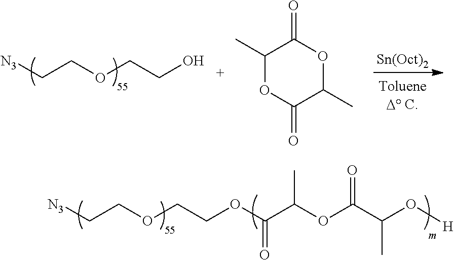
[N3]CCOCCO.C1(C)OC(=O)C(C)OC1=O.[N3]CCOCCOC(C(OC(C(C)O[H])=O)C)=O
